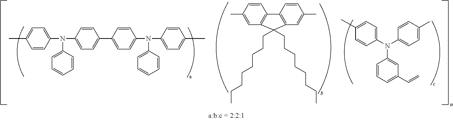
CC1=CC=C(N(C2=CC(C=C)=CC=C2)C2=CC=C(C)C=C2)C=C1.C1=C(C)C=CC2=C1C(CCCCCCCC)(CCCCCCCC)C1=C2C=CC(C)=C1.CC1=CC=C(N(C2=CC=CC=C2)C2=CC=C(C3=CC=C(N(C4=CC=CC=C4)C4=CC=C(C)C=C4)C=C3)C=C2)C=C1
